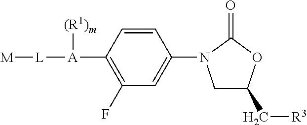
[M][L][A](C1=C(F)C=C(N2CC(C[R3])OC2=O)C=C1)[(R1)m]
